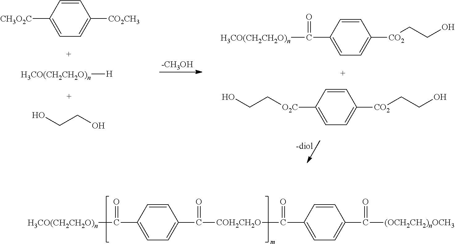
C1=CC([CH3O2C])=CC=C1[CO2CH3].[H3CO(CH2CH2O)n][H].C(CO)O.[-CH3OH].C1=CC(C([H3CO(CH2CH2O)n])=O)=CC=C1[CO2]CCO.C1=CC([O2C]CCO)=CC=C1[CO2]CCO.C1=CC(C([H3CO(CH2CH2O)n])=O)=CC=C1C([COH2CH2O]C(C1=CC=C(C([(OCH2CH2)nOCH3])=O)C=C1)=O)=O
